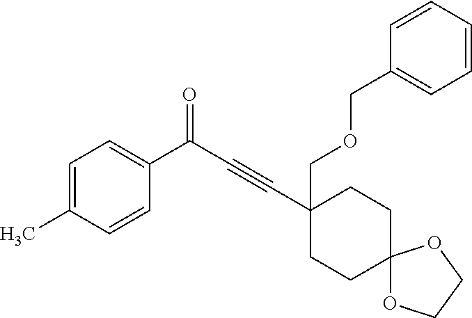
C1=C(C)C=CC(C(C#CC2(COCC3=CC=CC=C3)CCC3(CC2)OCCO3)=O)=C1
